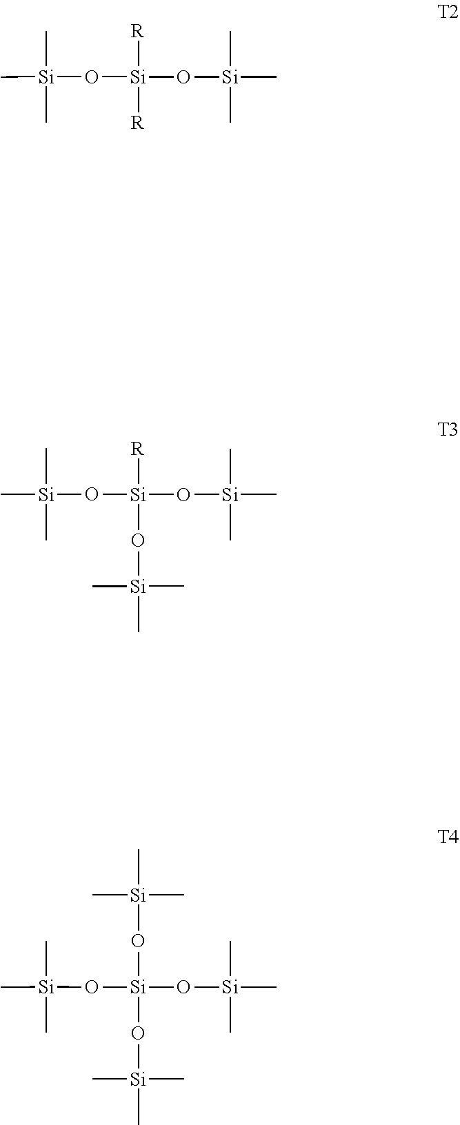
C[Si](O[Si](O[Si](C)(C)C)([R])[R])(C)C.C[Si](O[Si](O[Si](C)(C)C)([R])O[Si](C)(C)C)(C)C.C[Si](O[Si](O[Si](C)(C)C)(O[Si](C)(C)C)O[Si](C)(C)C)(C)C
